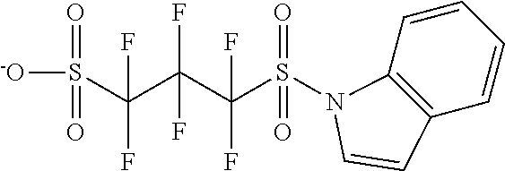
S(C(C(C(S(=O)(=O)[-O])(F)F)(F)F)(F)F)(=O)(=O)N1C2=C(C=CC=C2)C=C1
